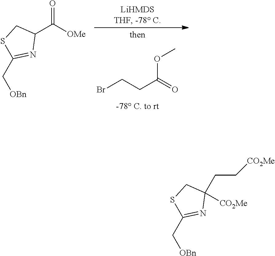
BrCCC(OC)=O.C1(C(=O)[OMe])CSC(C[OBn])=N1.C1(CC[CO2Me])([CO2Me])CSC(C[OBn])=N1
